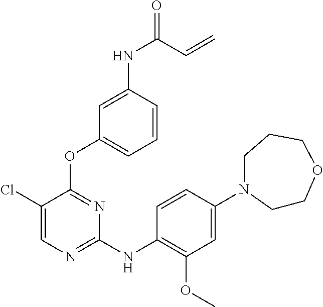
C1(N2CCOCCC2)=CC(OC)=C(NC2=NC=C(Cl)C(OC3=CC=CC(NC(=O)C=C)=C3)=N2)C=C1
